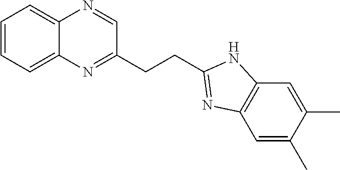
C1=CC=C2C(=C1)N=CC(CCC1=NC3=C(N1)C=C(C)C(C)=C3)=N2
